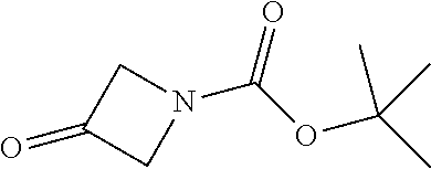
O=C1CN(C(OC(C)(C)C)=O)C1
